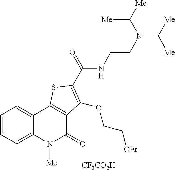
C1=CC=C2C(=C1)C1=C(C(=O)N2[Me])C(OCC[OEt])=C(C(=O)NCCN(C([Me])[Me])C([Me])[Me])S1.[CF3CO2H]
